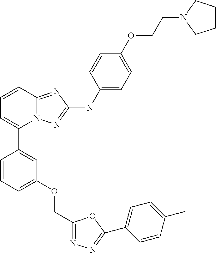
C1=CC2=NC(NC3=CC=C(OCCN4CCCC4)C=C3)=NN2C(C2=CC(OCC3=NN=C(C4=CC=C(C)C=C4)O3)=CC=C2)=C1
